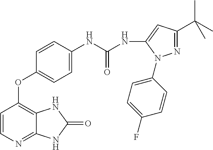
C1=CC(OC2=C3C(=NC=C2)NC(=O)N3)=CC=C1NC(NC1=CC(C(C)(C)C)=NN1C1=CC=C(F)C=C1)=O
